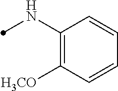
C1(NC)=C([H3CO])C=CC=C1
